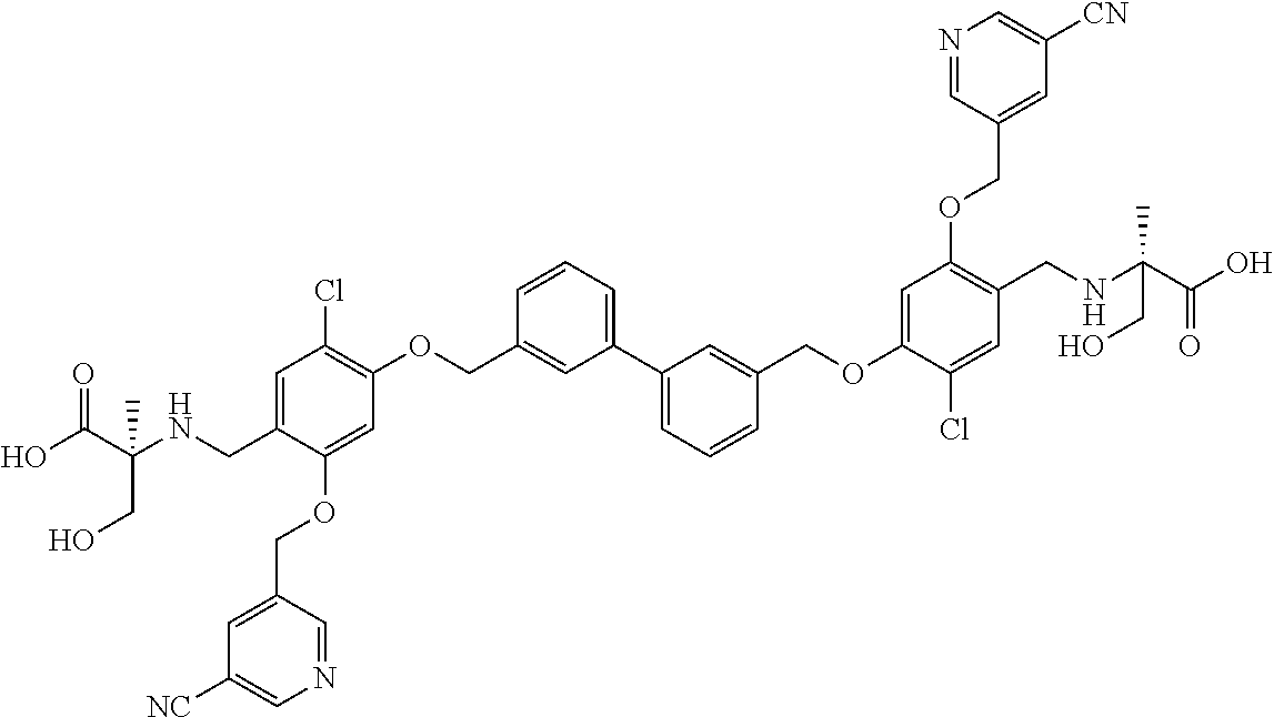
C1=C(CNC(C(O)=O)(CO)C)C(OCC2=CC([NC])=CN=C2)=CC(OCC2=CC(C3=CC=CC(COC4=CC(OCC5=CC([CN])=CN=C5)=C(CNC(C(O)=O)(C)CO)C=C4Cl)=C3)=CC=C2)=C1Cl
